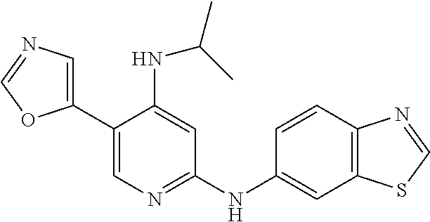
C1(C2=CN=CO2)=CN=C(NC2=CC3=C(C=C2)N=CS3)C=C1NC(C)C
